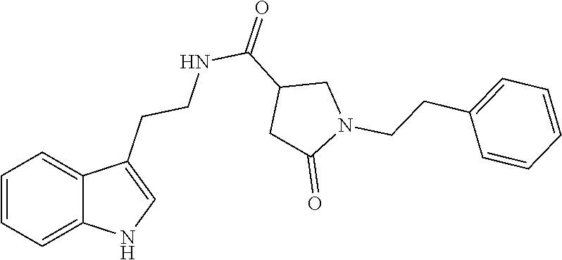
C1=CC=C2C(=C1)C(CCNC(C1CC(=O)N(CCC3=CC=CC=C3)C1)=O)=CN2
